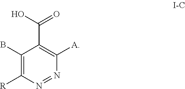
C1(B)=C([R])N=NC([A])=C1C(O)=O
